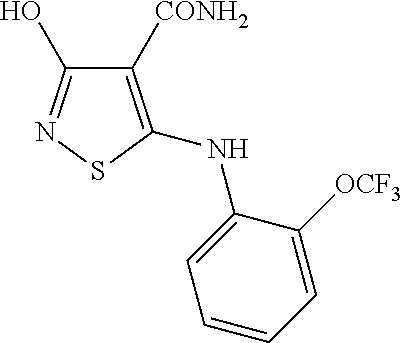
C1([CONH2])=C(NC2=CC=CC=C2[OCF3])SN=C1O
